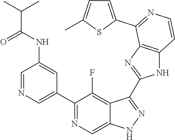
C1=NC=C(C2=NC=C3C(=C2F)C(C2=NC4=C(N2)C=CN=C4C2=CC=C(C)S2)=NN3)C=C1NC(C(C)C)=O
